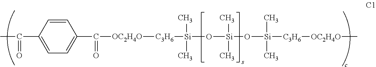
CC(=O)C1=CC=C(C(=O)[OC2H4O][C3H6][Si](C)(C)O[Si](C)(C)O[Si](C)(C)[C3H6][OC2H4O]C)C=C1
